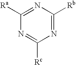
C1([Ra])=NC([Rb])=NC([Rc])=N1
